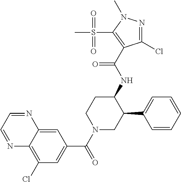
C1(Cl)=C2C(=CC(C(N3CC(C4=CC=CC=C4)C(NC(=O)C4=C(S(C)(=O)=O)N(C)N=C4Cl)CC3)=O)=C1)N=CC=N2
